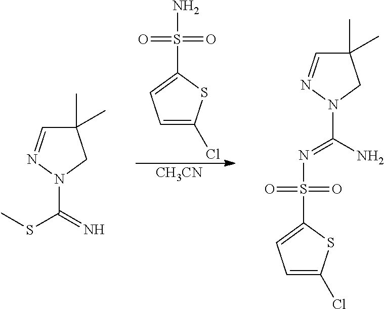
[CH3CN].C1=C(Cl)SC(S(=O)(=O)N)=C1.C1(C)(C)C=NN(C(=N)SC)C1.C1(C)(C)C=NN(C(N)=NS(C2=CC=C(Cl)S2)(=O)=O)C1
